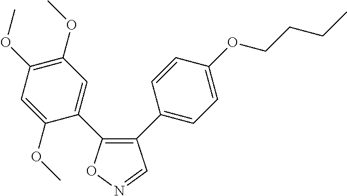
C1(C2=CC=C(OCCCC)C=C2)=C(C2=CC(OC)=C(OC)C=C2OC)ON=C1
